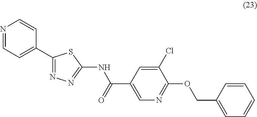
C1(C2=NN=C(NC(=O)C3=CN=C(OCC4=CC=CC=C4)C(Cl)=C3)S2)=CC=NC=C1
